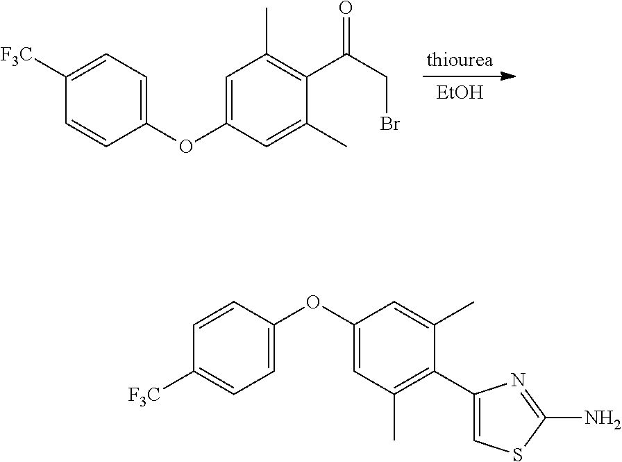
[EtOH].C1(OC2=CC(C)=C(C(CBr)=O)C(C)=C2)=CC=C([F3C])C=C1.C1=C(OC2=CC(C)=C(C3=CSC(N)=N3)C(C)=C2)C=CC([F3C])=C1
